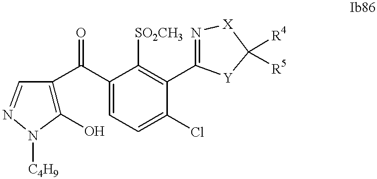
C1(O)=C(C(C2=CC=C(Cl)C(C3=N[X]C([R4])([R5])[Y]3)=C2[SO2CH3])=O)C=NN1[C4H9]
